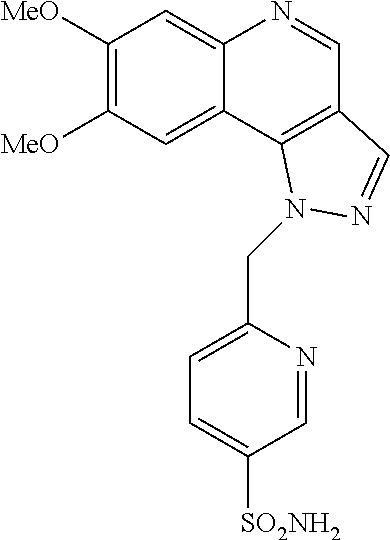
C1([MeO])=C([MeO])C=C2C(=C1)N=CC1=C2N(CC2=CC=C([SO2NH2])C=N2)N=C1
